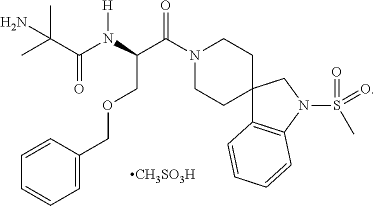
CC(C(N(C(C(N1CCC2(CC1)C1=C(N(S(=O)(=O)C)C2)C=CC=C1)=O)COCC1=CC=CC=C1)[H])=O)(C)N.[CH3SO3H]
